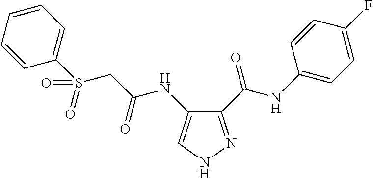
C1(C(NC2=CC=C(F)C=C2)=O)=NNC=C1NC(CS(C1=CC=CC=C1)(=O)=O)=O
